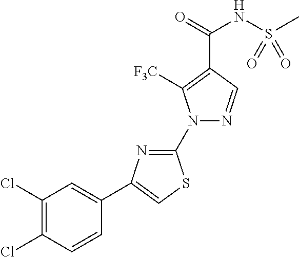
N1(C2=NC(C3=CC(Cl)=C(Cl)C=C3)=CS2)N=CC(C(=O)NS(C)(=O)=O)=C1[F3C]
